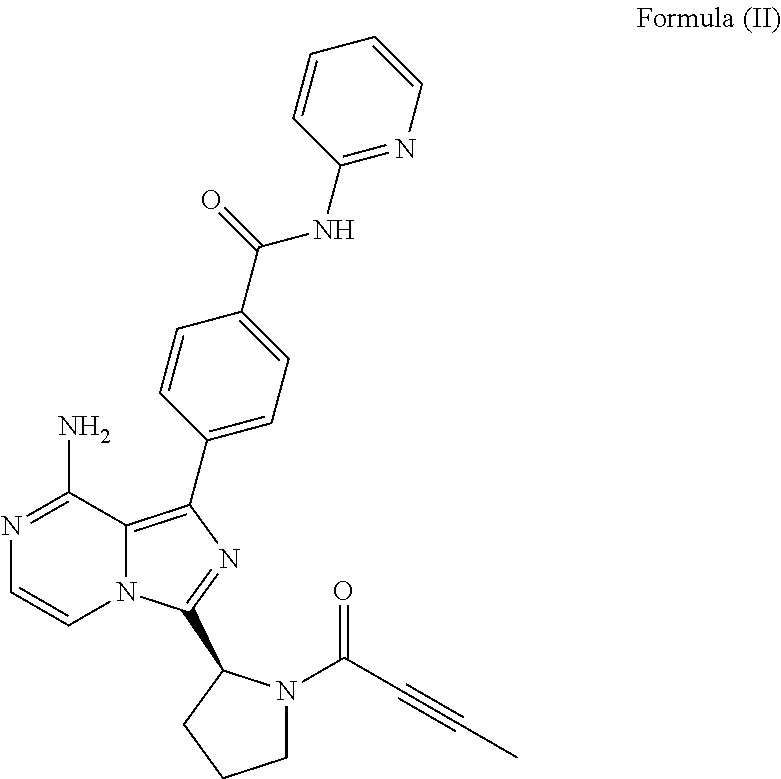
N(C(C1=CC=C(C2=C3N(C=CN=C3N)C(C3N(C(C#CC)=O)CCC3)=N2)C=C1)=O)C1=NC=CC=C1
